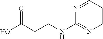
OC(CCNC1=NC=CC=N1)=O
